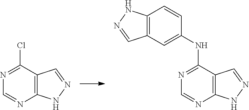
C12=C(NN=C1)N=CN=C2Cl.C12=C(NN=C1)N=CN=C2NC1=CC2=C(C=C1)NN=C2
